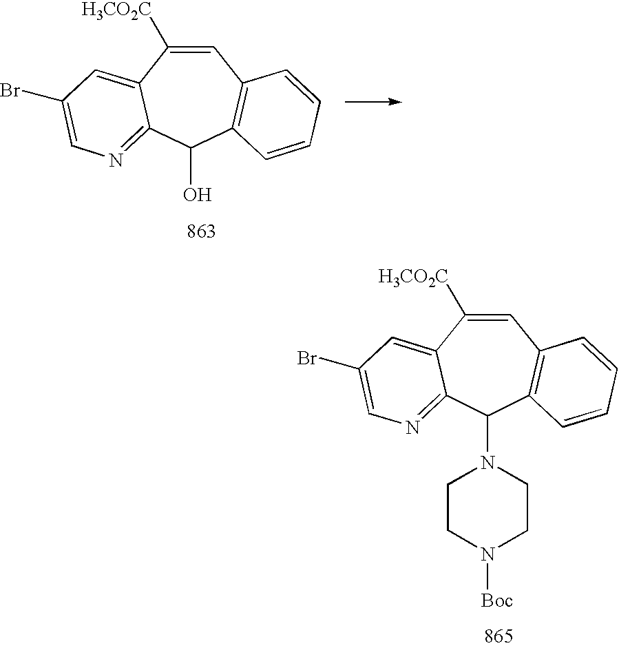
C1=C([H3CO2C])C2=CC(Br)=CN=C2C(N2CCN([Boc])CC2)C2=C1C=CC=C2.C1=C([H3CO2C])C2=CC(Br)=CN=C2C(O)C2=C1C=CC=C2
